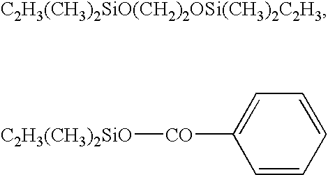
[C2H3(CH3)2SiO(CH2)2OSi(CH3)2C2H3].C1=CC=CC=C1[CO][C2H3(CH3)2SiO]
